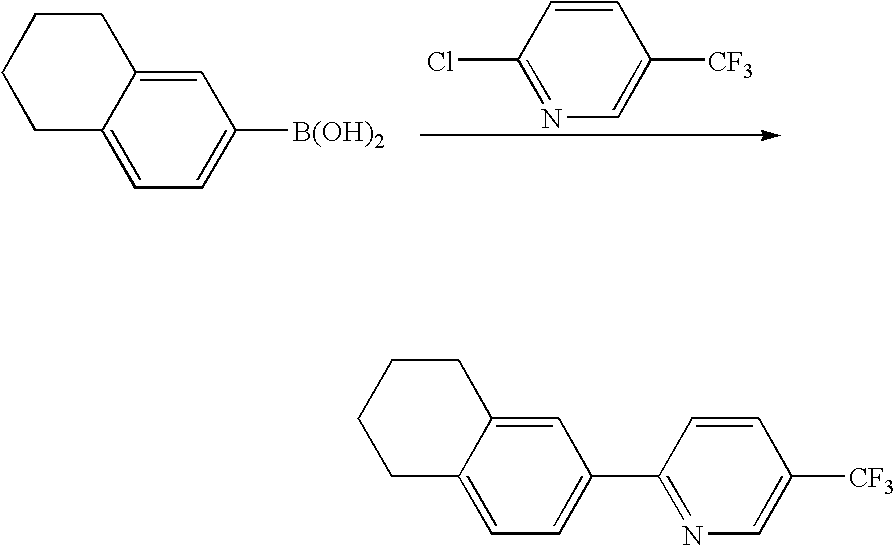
C1=CC(Cl)=NC=C1[CF3].C1=C2C(=CC=C1[B(OH)2])CCCC2.C1=C2C(=CC=C1C1=NC=C([CF3])C=C1)CCCC2
